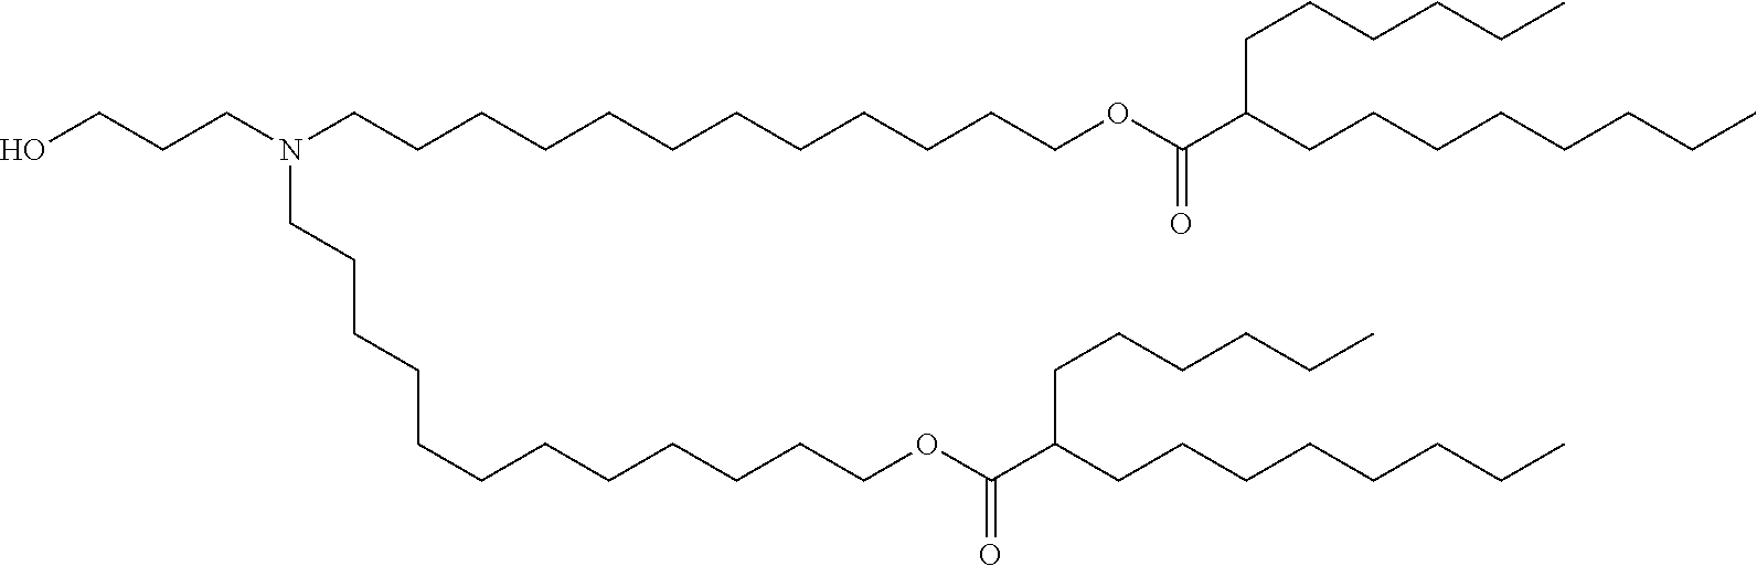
C(CCN(CCCCCCCCCCCCOC(C(CCCCCCCC)CCCCCC)=O)CCCCCCCCCCCCOC(C(CCCCCCCC)CCCCCC)=O)O
